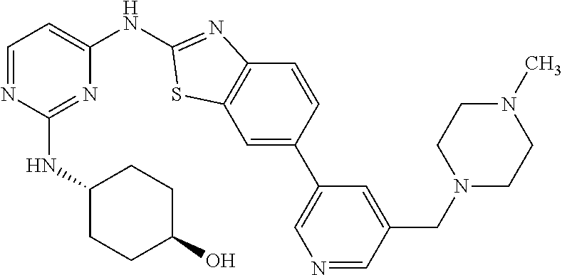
C1=C(C2=CN=CC(CN3CCN(C)CC3)=C2)C=CC2=C1SC(NC1=CC=NC(NC3CCC(O)CC3)=N1)=N2
